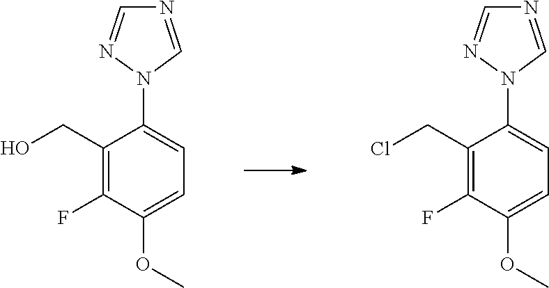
C1(CO)=C(F)C(OC)=CC=C1N1C=NC=N1.C1(CCl)=C(F)C(OC)=CC=C1N1C=NC=N1
